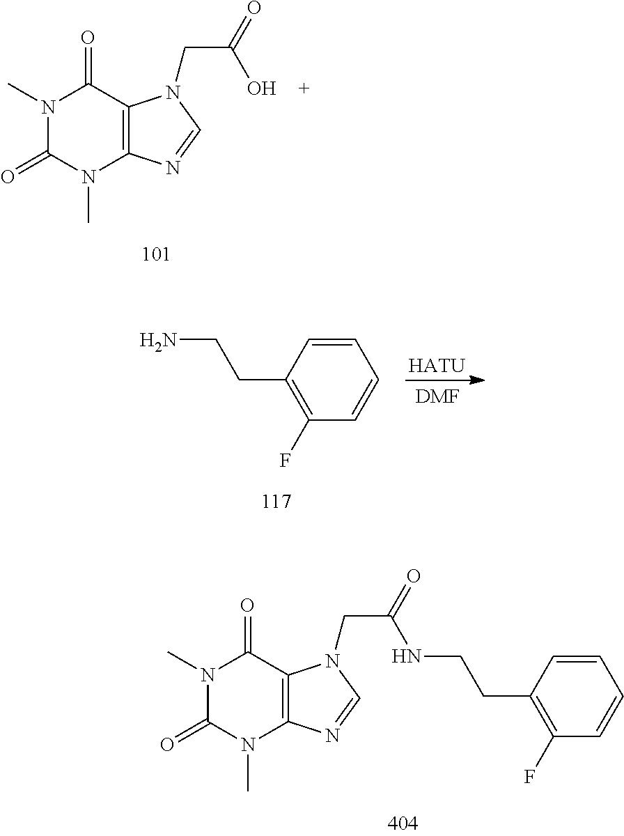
C12=C(C(=O)N(C)C(=O)N1C)N(CC(=O)O)C=N2.NCCC1=C(F)C=CC=C1.[HATU].[DMF].C12=C(C(=O)N(C)C(=O)N1C)N(CC(=O)NCCC1=C(F)C=CC=C1)C=N2
